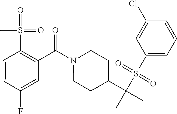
C1=CC(F)=CC(C(N2CCC(C(C)(S(C3=CC=CC(Cl)=C3)(=O)=O)C)CC2)=O)=C1S(=O)(=O)C
